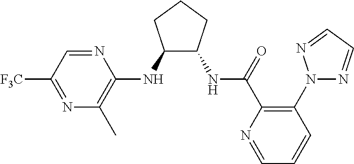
C1(NC2=C(C)N=C([F3C])C=N2)C(NC(C2=C(N3N=CC=N3)C=CC=N2)=O)CCC1
